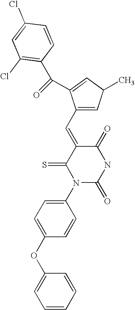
C1(OC2=CC=C(N3C(=O)NC(=O)C(=CC4=CC(C)C=C4C(=O)C4=C(Cl)C=C(Cl)C=C4)C3=S)C=C2)=CC=CC=C1
